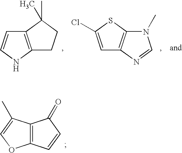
C1=C(Cl)SC2=C1N=CN2C.C1=CC2=C(N1)CCC2(C)C.C12=C(C(C)=CO1)C(=O)C=C2
